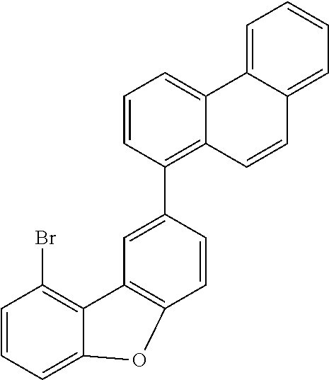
C1=CC=C2C(=C1Br)C1=C(C=CC(C3=C4C(=CC=C3)C3=CC=CC=C3C=C4)=C1)O2
